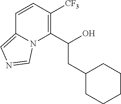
C1=CC([CF3])=C(C(O)CC2CCCCC2)N2C1=CN=C2
